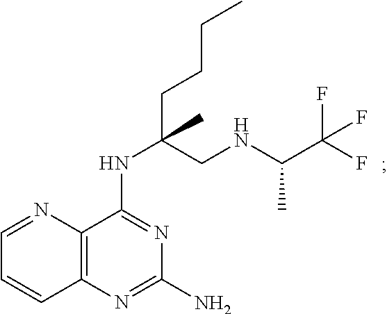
C12=C(N=C(N)N=C1NC(CCCC)(CNC(C(F)(F)F)C)C)C=CC=N2
